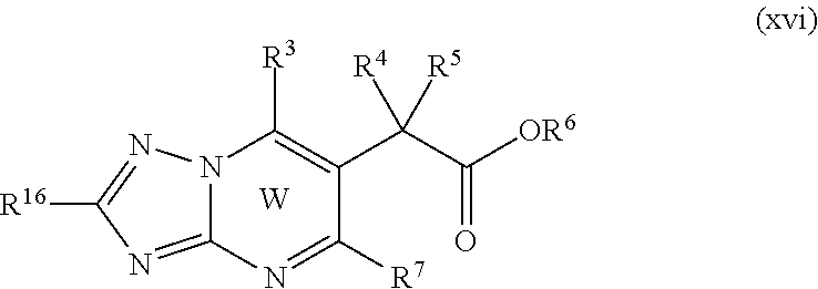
N12C(=NC([R16])=N1)N=C([R7])C(C(C([OR6])=O)([R4])[R5])=C2[R3].[W]
